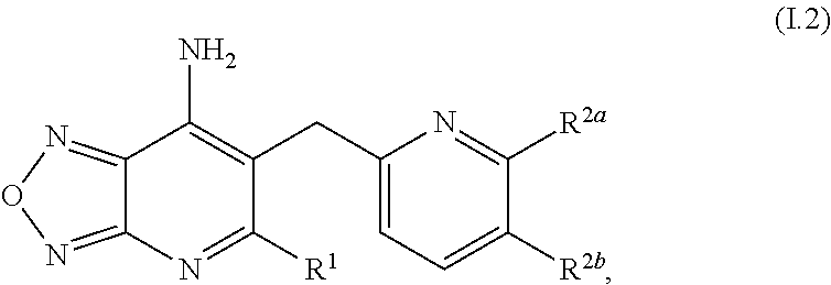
C1(CC2=CC=C([R2b])C([R2a])=N2)=C(N)C2=NON=C2N=C1[R1]
